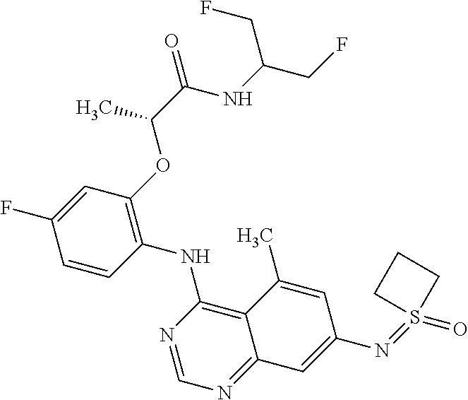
C1=CC(NC2=C3C(=NC=N2)C=C(N=S2(=O)CCC2)C=C3C)=C(OC(C(NC(CF)CF)=O)C)C=C1F
